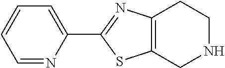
C1=NC(C2=NC3=C(S2)CNCC3)=CC=C1
